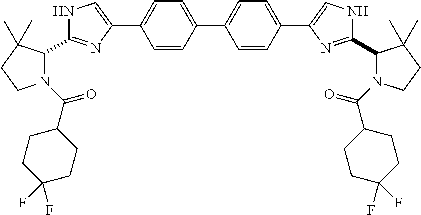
N1C(C2N(C(C3CCC(F)(F)CC3)=O)CCC2(C)C)=NC(C2=CC=C(C3=CC=C(C4=CNC(C5N(C(C6CCC(F)(F)CC6)=O)CCC5(C)C)=N4)C=C3)C=C2)=C1
